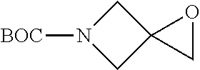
N1([BOC])CC2(C1)CO2
